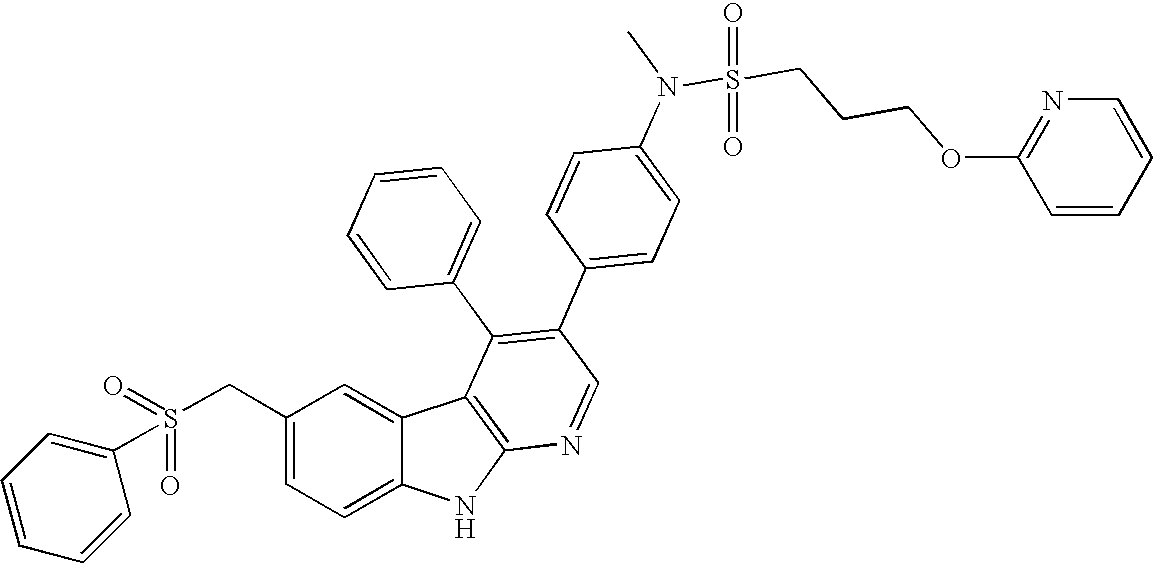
C(C1=CC=C2C(=C1)C1=C(N2)N=CC(C2=CC=C(N(S(CCCOC3=NC=CC=C3)(=O)=O)C)C=C2)=C1C1=CC=CC=C1)S(C1=CC=CC=C1)(=O)=O
